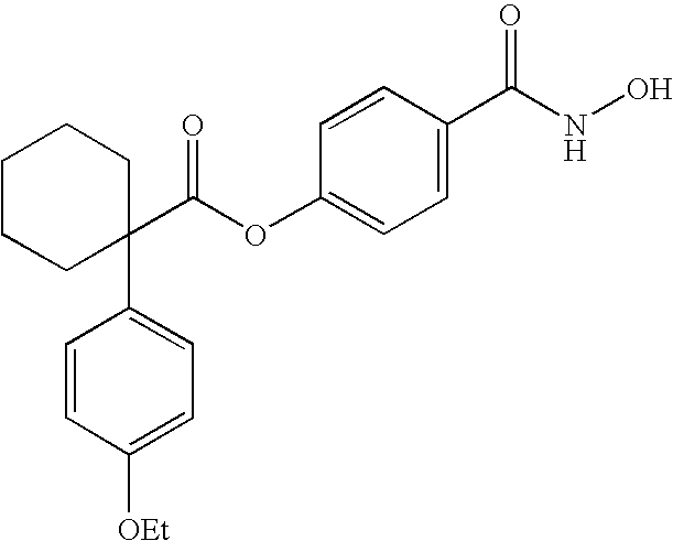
C1CCC(C(OC2=CC=C(C(NO)=O)C=C2)=O)(C2=CC=C([OEt])C=C2)CC1
